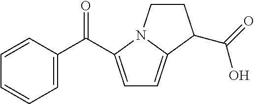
C1=CC=CC=C1C(C1=CC=C2N1CCC2C(O)=O)=O
